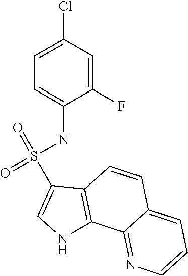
C1=C(Cl)C=C(F)C(NS(=O)(=O)C2=CNC3=C2C=CC2=CC=CN=C32)=C1
